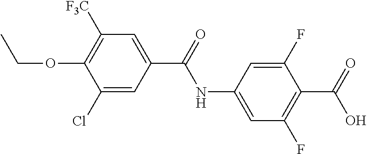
C1=C(NC(=O)C2=CC([F3C])=C(OCC)C(Cl)=C2)C=C(F)C(C(=O)O)=C1F
